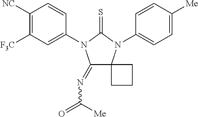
C1(=NC(=O)[Me])C2(N(C3=CC=C([Me])C=C3)C(=S)N1C1=CC([F3C])=C([NC])C=C1)CCC2
